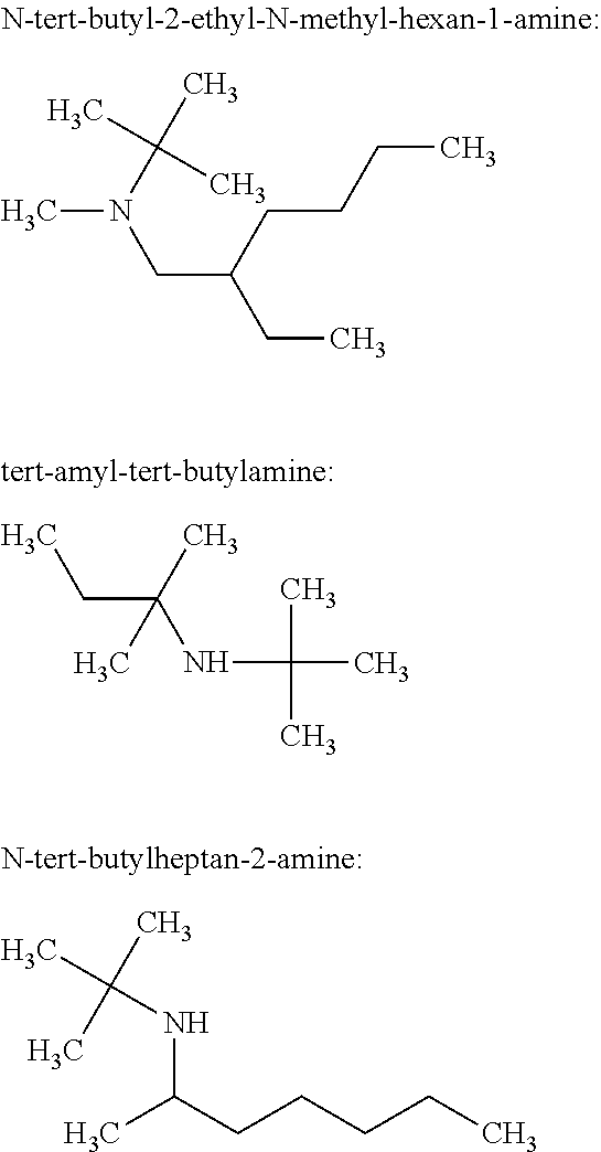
CN(C(C)(C)C)CC(CC)CCCC.CCC(NC(C)(C)C)(C)C.CC(CCCCC)NC(C)(C)C
